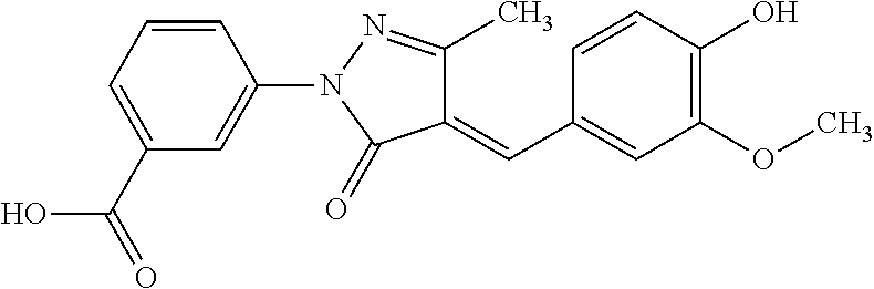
C1(C(O)=O)=CC=CC(N2C(=O)C(=CC3=CC(OC)=C(O)C=C3)C(C)=N2)=C1
